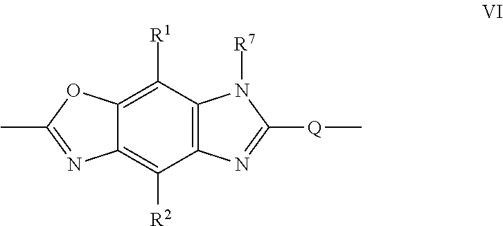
C12=C([R1])C3=C(C([R2])=C1N=C(C)O2)N=C([Q]C)N3[R7]
